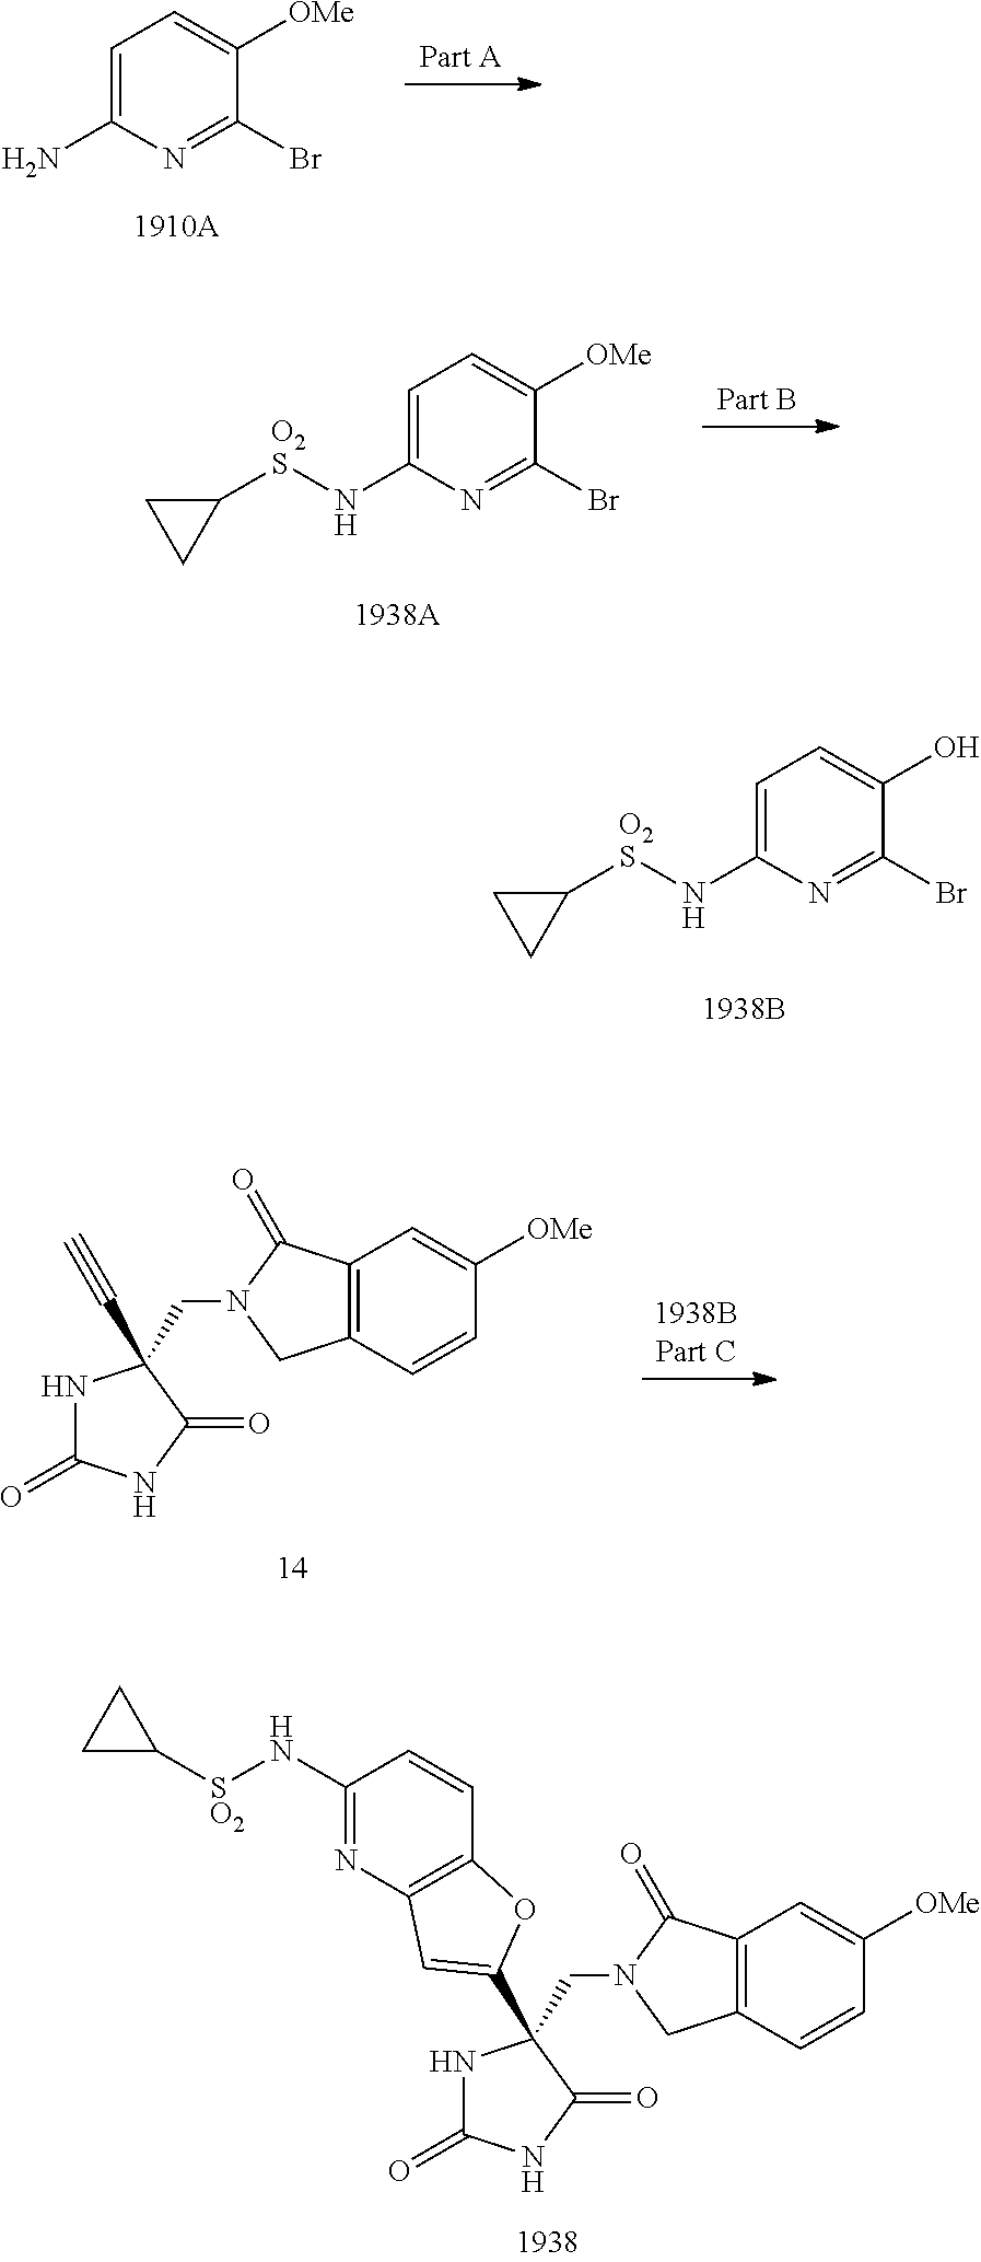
C1=C(N[O2S]C2CC2)N=C(Br)C(O)=C1.C1=C(N)N=C(Br)C([OMe])=C1.C1=C(N[O2S]C2CC2)N=C(Br)C([OMe])=C1.N1C(=O)NC(=O)C1(CN1CC2=C(C1=O)C=C([OMe])C=C2)C1=CC2=C(C=CC(N[SO2]C3CC3)=N2)O1.N1C(=O)NC(=O)C1(CN1CC2=C(C1=O)C=C([OMe])C=C2)C#C
